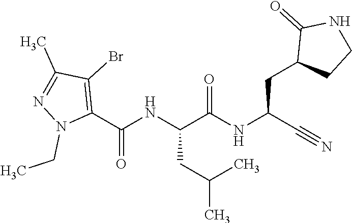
O=C(NC(C#N)CC1CCNC1=O)C(NC(C1=C(Br)C(C)=NN1CC)=O)CC(C)C
